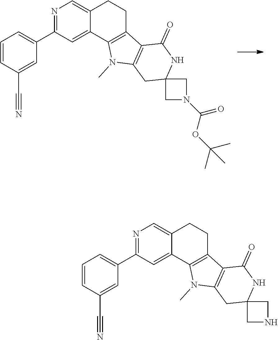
N1=C(C2=CC=CC(C#N)=C2)C=C2C(=C1)CCC1=C2N(C)C2=C1C(=O)NC1(C2)CN(C(=O)OC(C)(C)C)C1.N1=C(C2=CC=CC(C#N)=C2)C=C2C(=C1)CCC1=C2N(C)C2=C1C(=O)NC1(C2)CNC1
